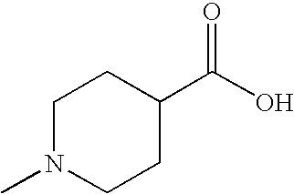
C1N(C)CCC(C(O)=O)C1
